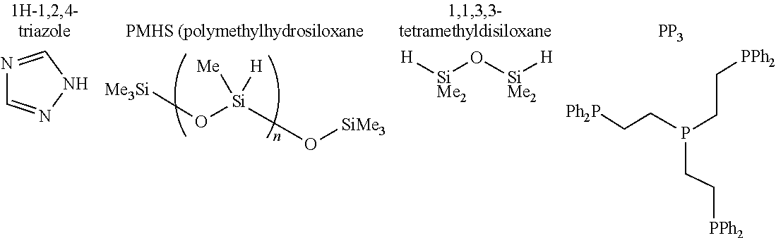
[Me3Si]O[Si](O[SiMe3])([Me])[H].N1=CNN=C1.[H][SiMe2]O[SiMe2][H].[Ph2P]CCP(CC[PPh2])CC[PPh2].[PP3]
